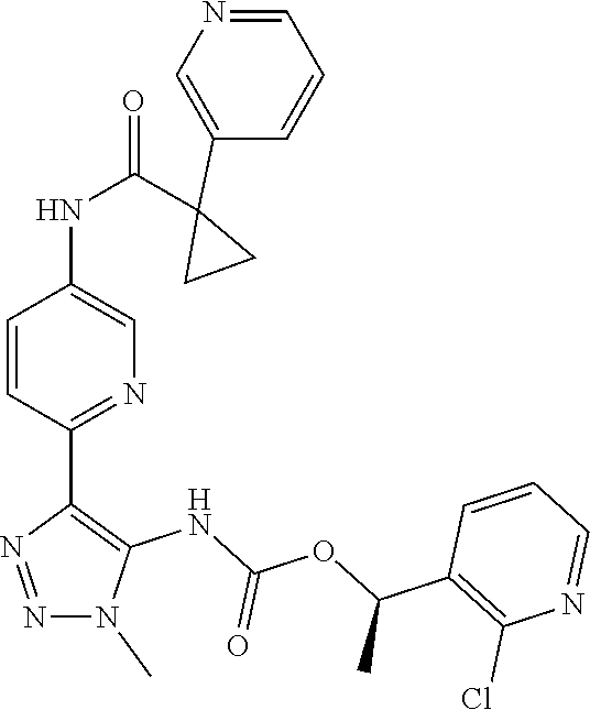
CN1N=NC(C2=NC=C(NC(C3(C4=CN=CC=C4)CC3)=O)C=C2)=C1NC(OC(C1=C(Cl)N=CC=C1)C)=O
